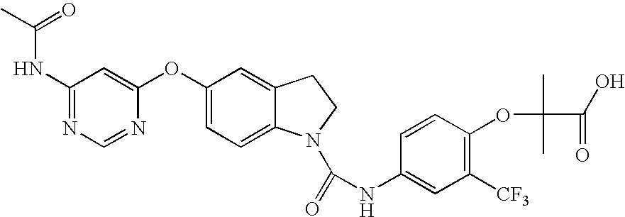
C1(NC(=O)C)=NC=NC(OC2=CC=C3C(=C2)CCN3C(=O)NC2=CC([CF3])=C(OC(C)(C)C(=O)O)C=C2)=C1
